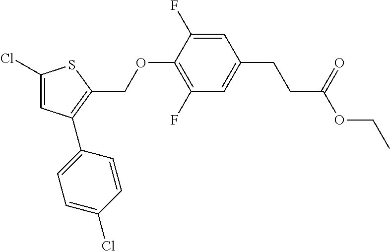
C1(Cl)=CC(C2=CC=C(Cl)C=C2)=C(COC2=C(F)C=C(CCC(OCC)=O)C=C2F)S1
